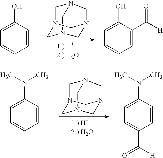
C1=CC(O)=CC=C1.N12CN3CN(CN(C1)C3)C2.C1=C(C([H])=O)C(O)=CC=C1.C1=CC(N(C)C)=CC=C1.N12CN3CN(CN(C1)C3)C2.C1=CC(N(C)C)=CC=C1C([H])=O
